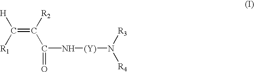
[H]C([R1])=C([R2])C(N[(Y)]N([R4])[R3])=O
